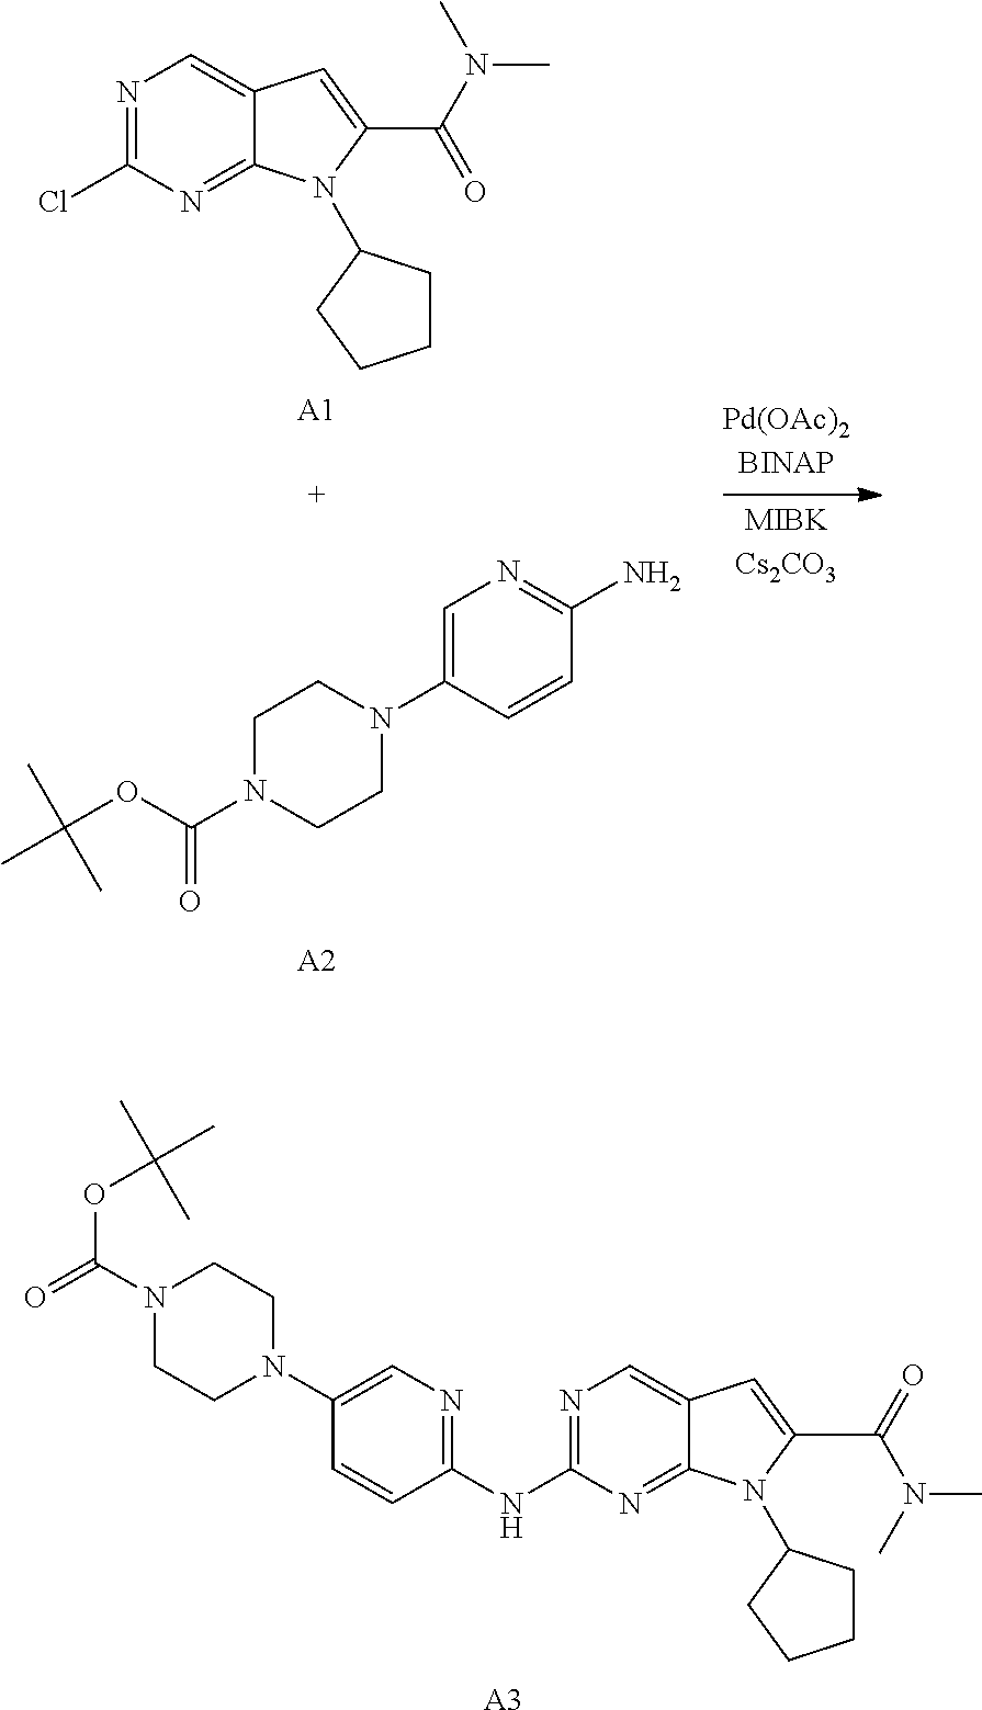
CC(OC(N1CCN(C2=CN=C(N)C=C2)CC1)=O)(C)C.[A2].N1=C(Cl)N=C2C(=C1)C=C(C(N(C)C)=O)N2C1CCCC1.[A1].N1=C(NC2=NC=C(N3CCN(C(=O)OC(C)(C)C)CC3)C=C2)N=C2C(=C1)C=C(C(=O)N(C)C)N2C1CCCC1.[A3]
